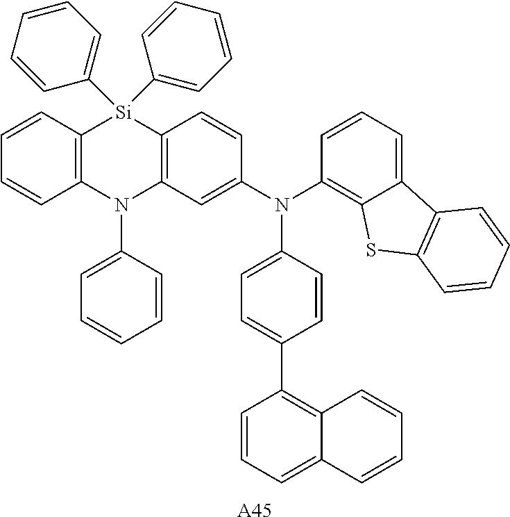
C1=CC2=C(C=C1)N(C1=CC=CC=C1)C1=C([Si]2(C2=CC=CC=C2)C2=CC=CC=C2)C=CC(N(C2=C3C(=CC=C2)C2=C(S3)C=CC=C2)C2=CC=C(C3=C4C(=CC=C3)C=CC=C4)C=C2)=C1.[A45]
